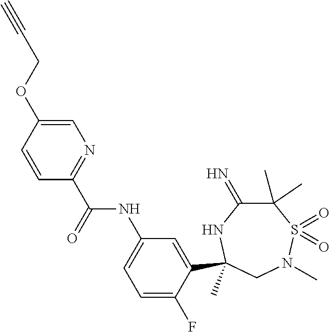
C(=O)(NC1=CC=C(F)C(C2(C)NC(=N)C(C)(C)S(=O)(=O)N(C)C2)=C1)C1=NC=C(OCC#C)C=C1
